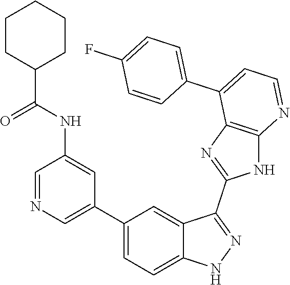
C1=NC=C(C2=CC=C3C(=C2)C(C2=NC4=C(N2)N=CC=C4C2=CC=C(F)C=C2)=NN3)C=C1NC(C1CCCCC1)=O
